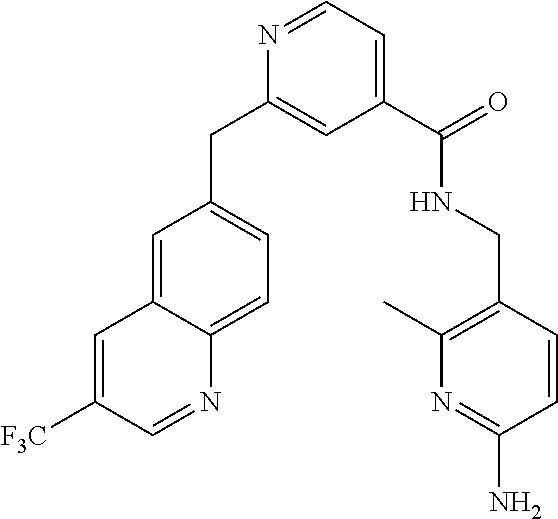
N1=CC=C(C(=O)NCC2=C(C)N=C(N)C=C2)C=C1CC1=CC=C2C(=C1)C=C([F3C])C=N2
